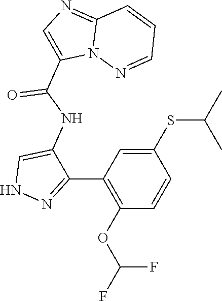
N1N=C(C2=C(OC(F)F)C=CC(SC(C)C)=C2)C(NC(C2=CN=C3N2N=CC=C3)=O)=C1
